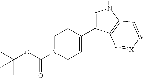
C1N(C(OC(C)(C)C)=O)CC=C(C2=CNC3=C2[Y]=[X][W]=C3)C1
